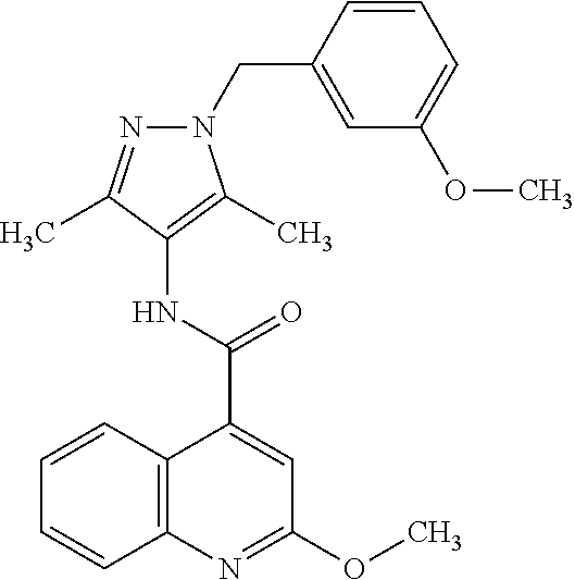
C12=C(N=C(OC)C=C1C(NC1=C(C)N(CC3=CC(OC)=CC=C3)N=C1C)=O)C=CC=C2
